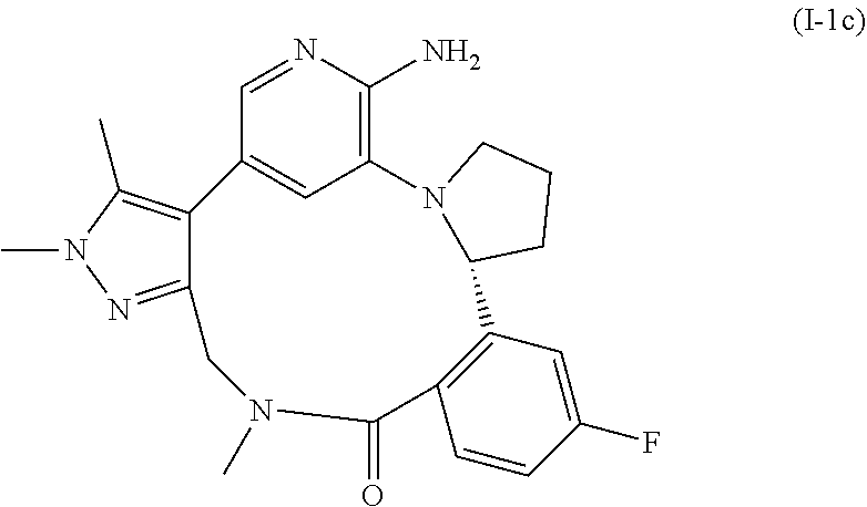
C12=NN(C)C(C)=C1C1=CC(=C(N)N=C1)N1C(CCC1)C1=C(C=CC(F)=C1)C(=O)N(C)C2
